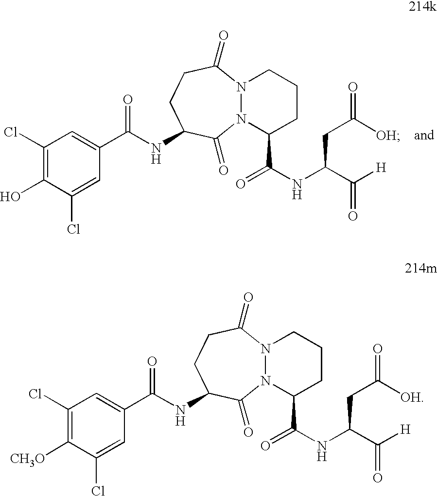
N12N(C(C(NC(C([H])=O)CC([OH])=O)=O)CCC1)C(=O)C(NC(C1=CC(Cl)=C([CH3O])C(Cl)=C1)=O)CCC2=O.N12N(C(C(NC(C([H])=O)CC([OH])=O)=O)CCC1)C(=O)C(NC(C1=CC(Cl)=C(O)C(Cl)=C1)=O)CCC2=O
